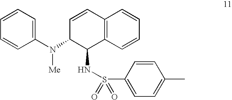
C12=C(C=CC=C1)C(NS(=O)(=O)C1=CC=C(C)C=C1)C(N(C1=CC=CC=C1)[Me])C=C2
